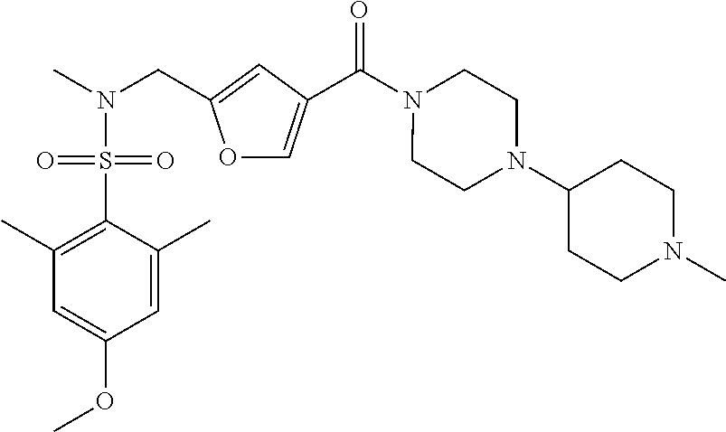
O1C=C(C(N2CCN(C3CCN(C)CC3)CC2)=O)C=C1CN(C)S(=O)(=O)C1=C(C)C=C(OC)C=C1C
